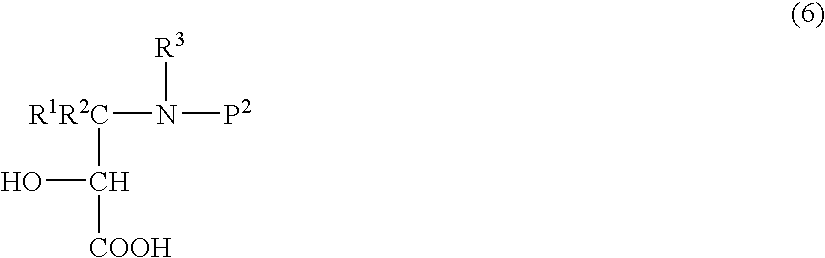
[R1R2C](N([P2])[R3])C(O)[COOH]
